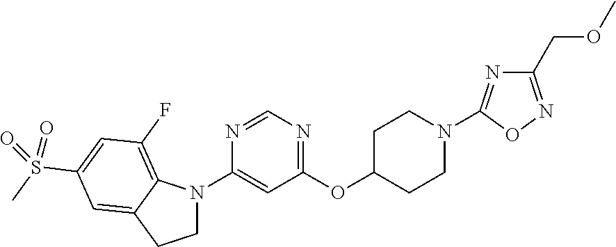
C1C(OC2=NC=NC(N3CCC4=CC(S(=O)(C)=O)=CC(F)=C34)=C2)CCN(C2=NC(COC)=NO2)C1
